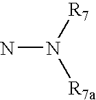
NN([R7])[R7a]
